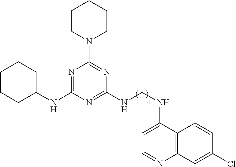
N1(C2=NC(NCNC3=CC=NC4=C3C=CC(Cl)=C4)=NC(NC3CCCCC3)=N2)CCCCC1
